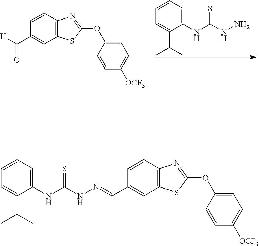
C1(NC(NN)=S)=CC=CC=C1C(C)C.C12=C(C=CC(C([H])=O)=C1)N=C(OC1=CC=C([OCF3])C=C1)S2.C(=NNC(NC1=CC=CC=C1C(C)C)=S)C1=CC2=C(C=C1)N=C(OC1=CC=C([OCF3])C=C1)S2
